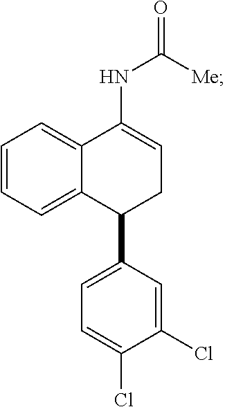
C1=CC=C2C(=C1)C(NC(=O)[Me])=CCC2C1=CC=C(Cl)C(Cl)=C1
